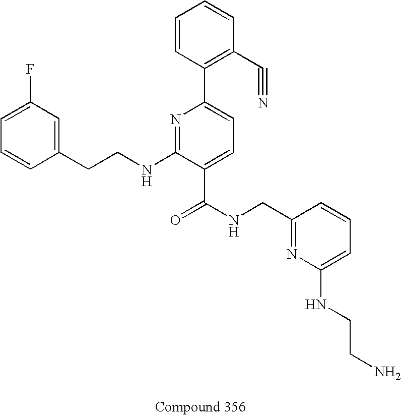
C1=CC(CCNC2=NC(C3=C(C#N)C=CC=C3)=CC=C2C(NCC2=NC(NCCN)=CC=C2)=O)=CC(F)=C1
